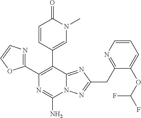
N12C(=NC(CC3=NC=CC=C3OC(F)F)=N1)C(C1=CN(C)C(=O)C=C1)=C(C1=NC=CO1)N=C2N
